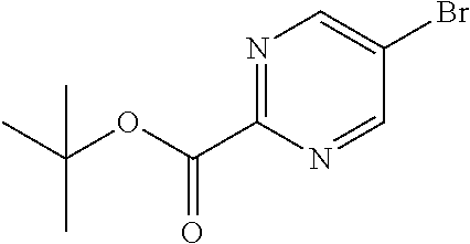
N1=C(C(OC(C)(C)C)=O)N=CC(Br)=C1
